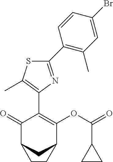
C1(C2=C(C)C=C(Br)C=C2)=NC(C2=C(OC(=O)C3CC3)C3CC(C2=O)CC3)=C(C)S1
